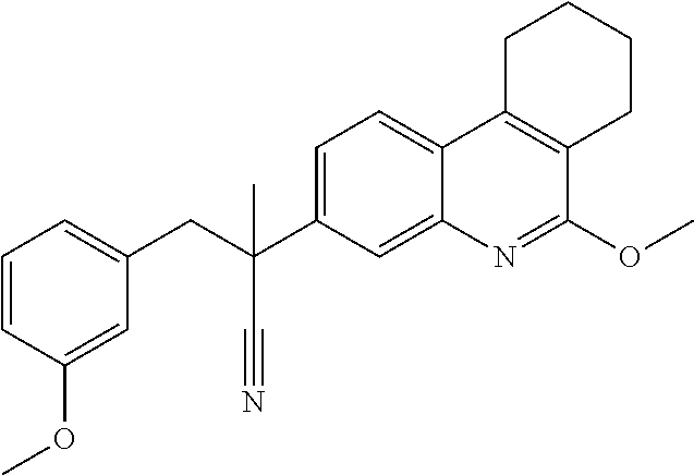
C1=C(C(CC2=CC=CC(OC)=C2)(C#N)C)C=C2C(=C1)C1=C(C(OC)=N2)CCCC1
